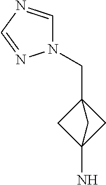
C12(N)CC(CN3C=NC=N3)(C1)C2
